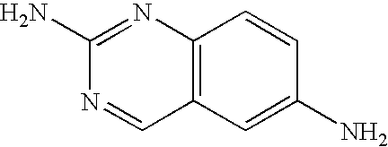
C12=C(C=C(N)C=C1)C=NC(N)=N2
